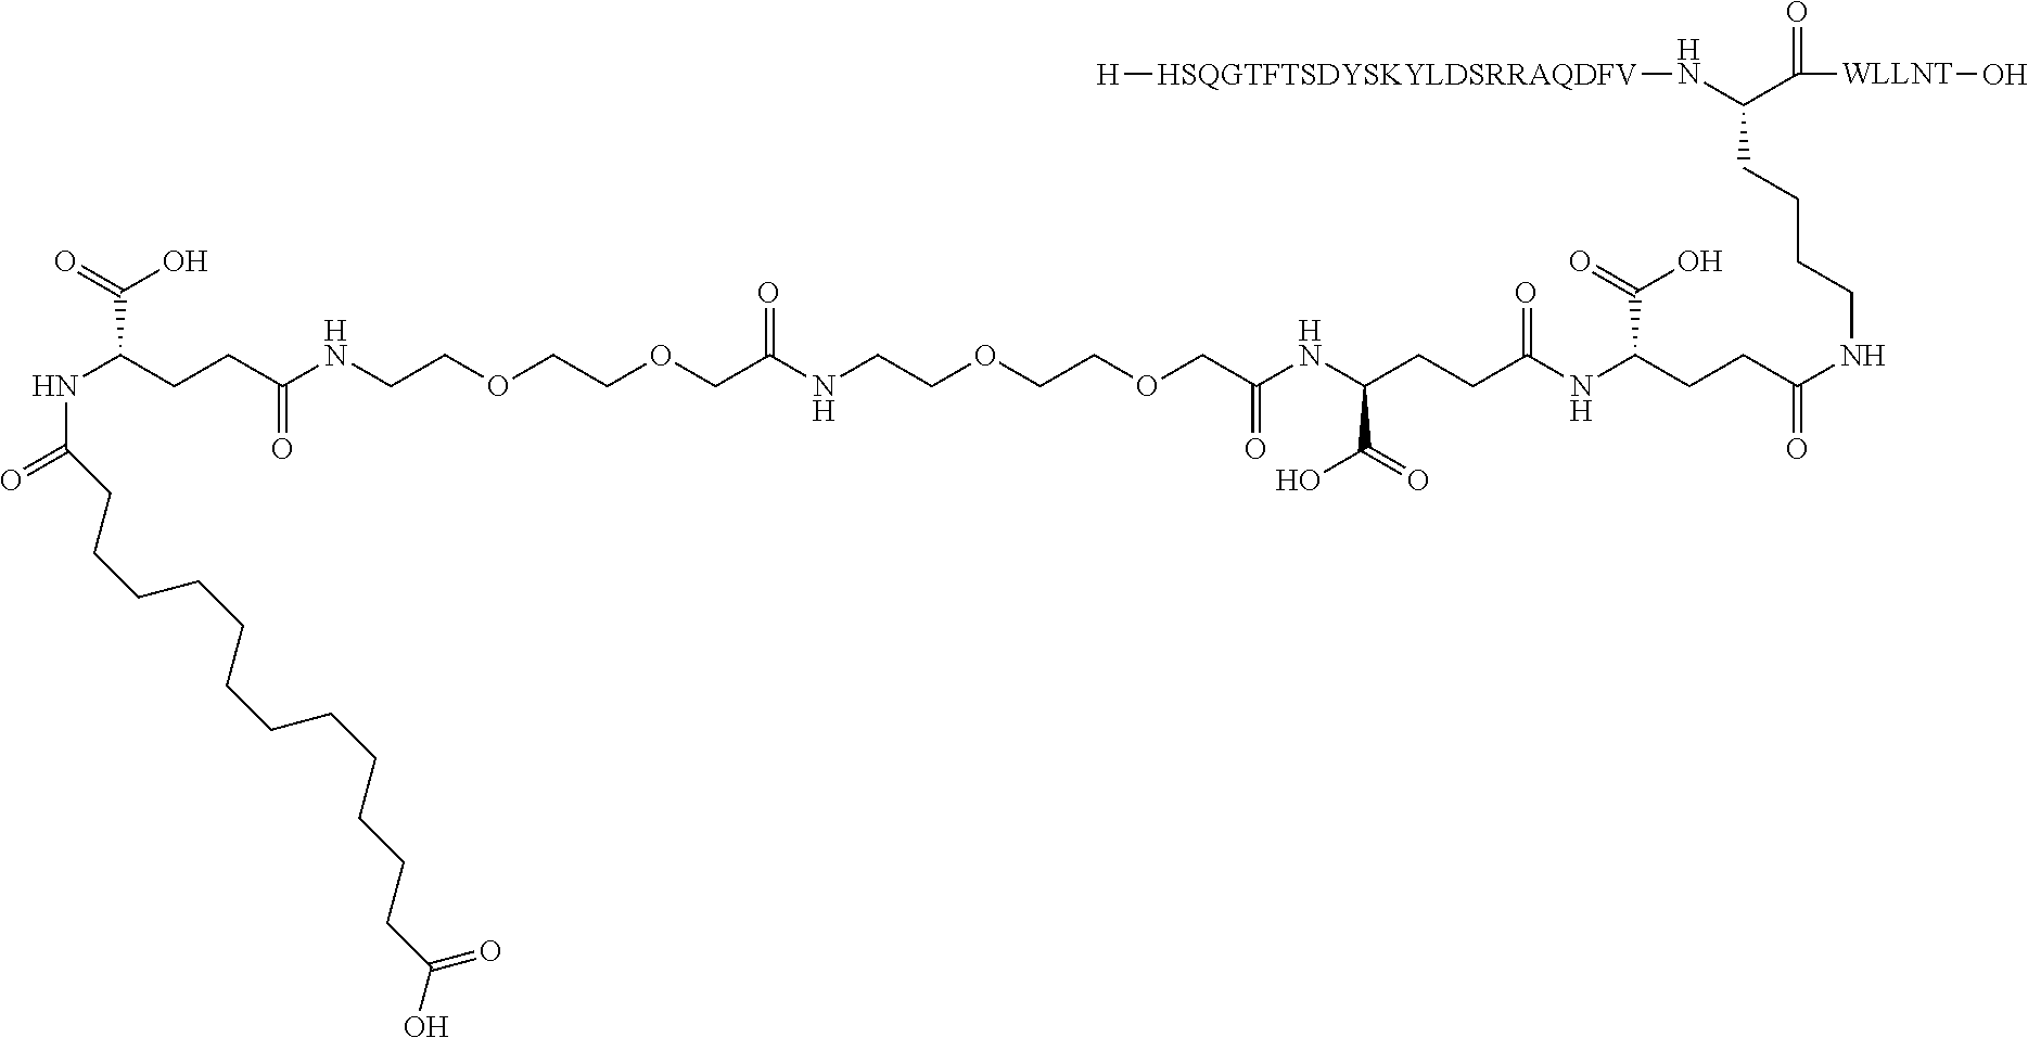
N(C(CCC(NCCOCCOCC(NCCOCCOCC(NC(C(O)=O)CCC(NC(C(=O)O)CCC(NCCCCC(N[HSQGTFTSDYSKYLDSRRAQDFV][H])C(=O)[WLLNT]O)=O)=O)=O)=O)=O)C(O)=O)C(=O)CCCCCCCCCCCCC(O)=O
